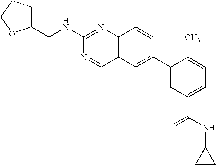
N(C1=NC2=C(C=N1)C=C(C1=CC(C(NC3CC3)=O)=CC=C1C)C=C2)CC1CCCO1
